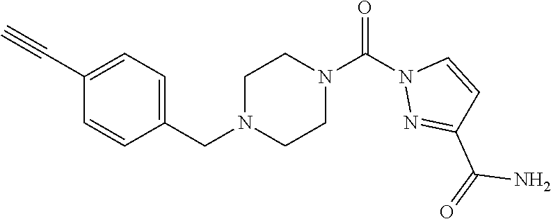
C#CC1=CC=C(CN2CCN(C(=O)N3N=C(C(=O)N)C=C3)CC2)C=C1
